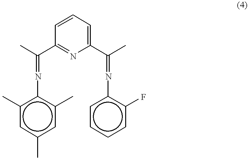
C1=CC=C(C(C)=Nc2ccccc2F)N=C1C(C)=Nc1c(C)cc(C)cc1C
